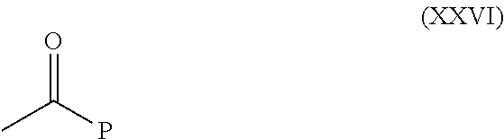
O=C(P)C
